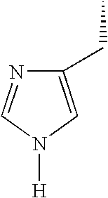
C1(CC)=CN([H])C=N1
